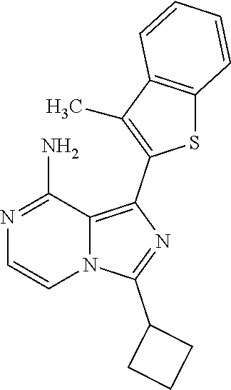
N1=C(N)C2=C(C3=C(C)C4=C(S3)C=CC=C4)N=C(C3CCC3)N2C=C1
